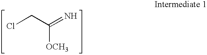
ClCC(=N)[OCH3]
